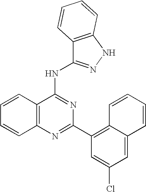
C12=C(N=C(C3=C4C(=CC(Cl)=C3)C=CC=C4)N=C1NC1=NNC3=C1C=CC=C3)C=CC=C2
